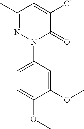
C1(C)=NN(C2=CC=C(OC)C(OC)=C2)C(=O)C(Cl)=C1
